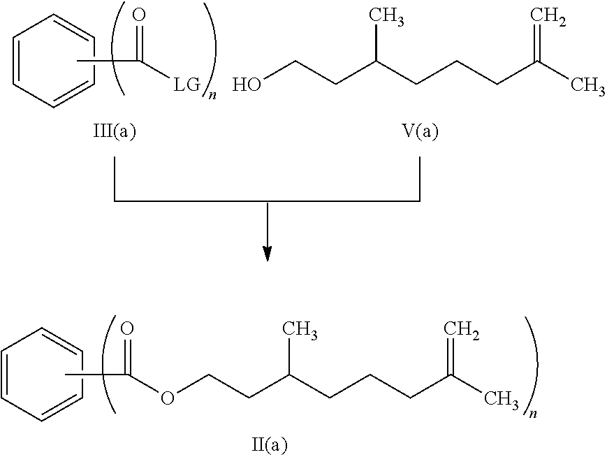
C1=CC=CC=C1.CC(OCCC(CCCC(C)=C)C)=O.C1=CC=CC=C1.CC([LG])=O.C(CC(CCCC(C)=C)C)O
